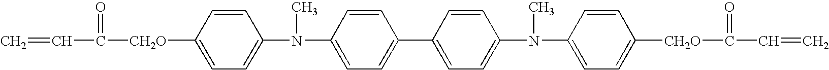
C=CC(=O)[CH2O]C1=CC=C(N(C2=CC=C(C3=CC=C(N(C)C4=CC=C([CH2O]C(=O)C=C)C=C4)C=C3)C=C2)C)C=C1
